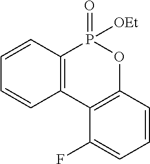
C1=CC2=C(C=C1)C1=C(OP2(=O)[OEt])C=CC=C1F
